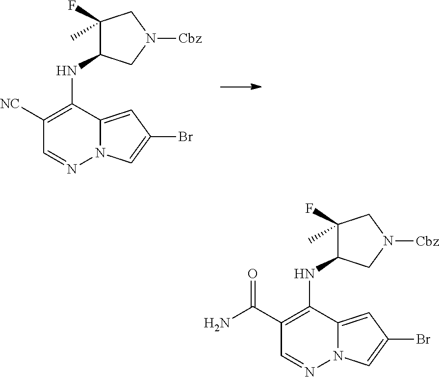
C1([NC])=C(NC2C(F)(C)CN([Cbz])C2)C2=CC(Br)=CN2N=C1.C1(C(N)=O)=C(NC2C(F)(C)CN([Cbz])C2)C2=CC(Br)=CN2N=C1
